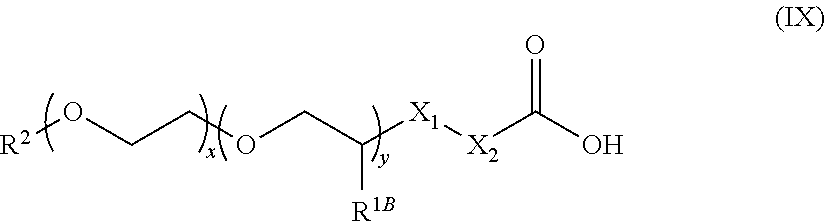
[R2]OCCOCC([X1][X2]C(O)=O)[R1B]
